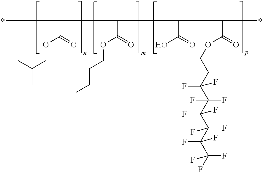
CC(C(C(C(C)C(=O)OCCC(C(C(C(C(C(F)(F)F)(F)F)(F)F)(F)F)(F)F)(F)F)C(=O)O)C(=O)OCCCC)(C)C(=O)OCC(C)C
